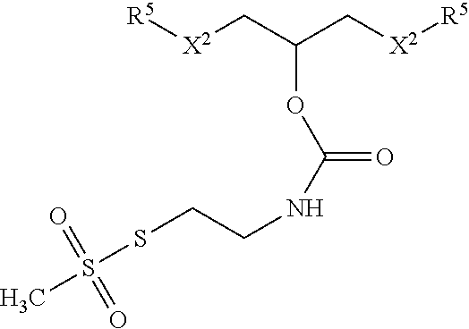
[R5][X2]CC(C[X2][R5])OC(NCCSS(C)(=O)=O)=O
